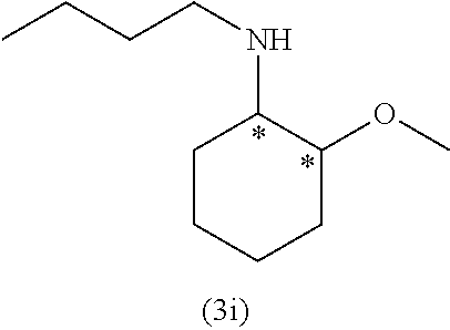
C1(NCCCC)CCCCC1OC
